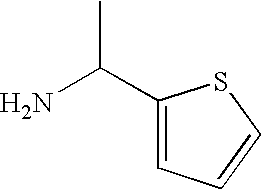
NC(C1=CC=CS1)C
